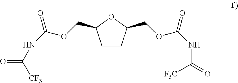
C1CC(COC(NC(=O)[F3C])=O)OC1COC(NC(=O)[CF3])=O
